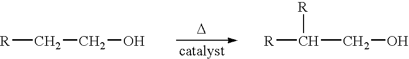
[D].[R]CCO.[R]C(CO)[R]
